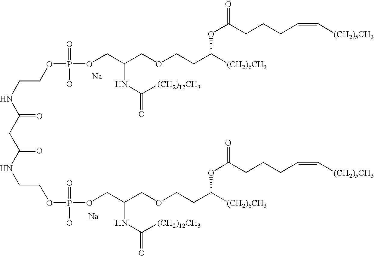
[Na].[Na].N(CCOP(OCC(COCCC([(CH2)6CH3])OC(=O)CCCC=C[(CH2)5CH3])NC(=O)[(CH2)12CH3])(=O)O)C(=O)CC(NCCOP(O)(=O)OCC(COCCC([(CH2)6CH3])OC(=O)CCCC=C[(CH2)5CH3])NC(=O)[(CH2)12CH3])=O
